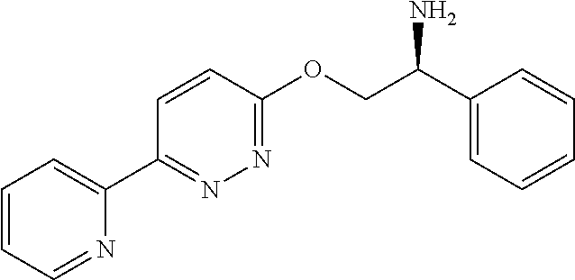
C1=CC=NC(C2=NN=C(OCC(C3=CC=CC=C3)N)C=C2)=C1
